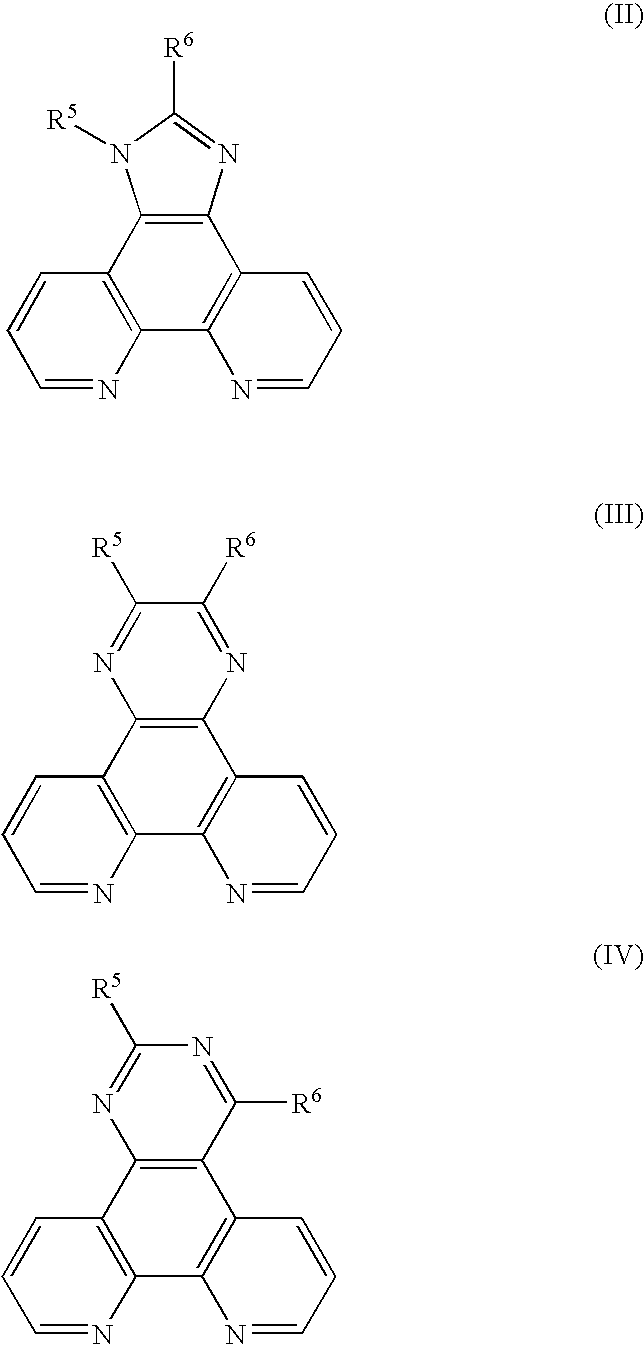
C1=NC2=C(C=C1)C1=C(C3=C2N=CC=C3)N=C([R6])N1[R5].C1=NC2=C(C=C1)C1=C(C3=C2N=CC=C3)N=C([R6])C([R5])=N1.C1=NC2=C(C=C1)C1=C(C3=C2N=CC=C3)C([R6])=NC([R5])=N1
